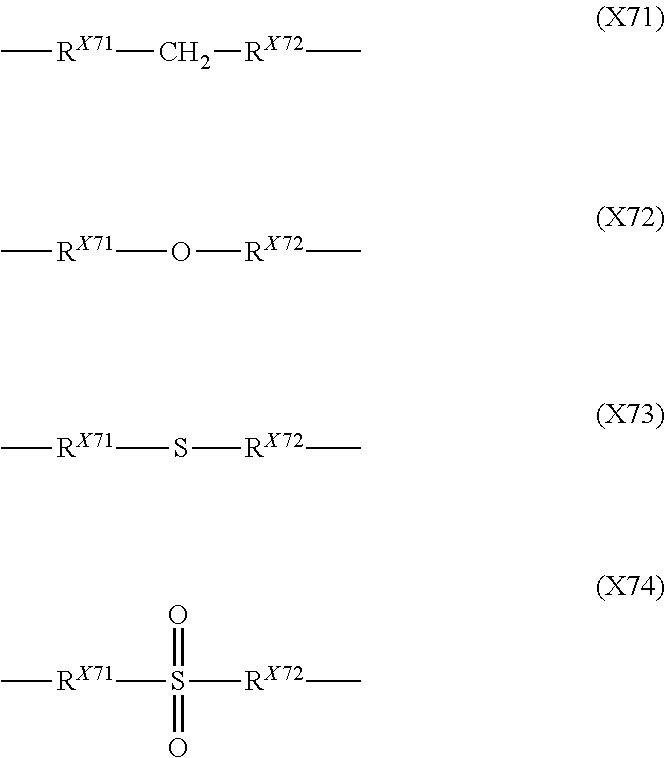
C[RX71]C[RX72]C.C[RX71]O[RX72]C.C[RX71]S[RX72]C.C[RX71]S([RX72]C)(=O)=O
